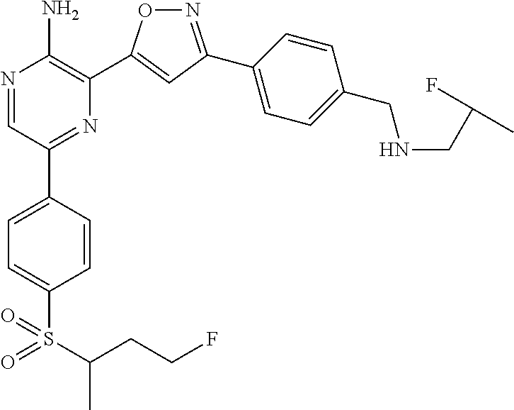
N1=C(C2=CC=C(CNCC(F)C)C=C2)C=C(C2=C(N)N=CC(C3=CC=C(S(=O)(=O)C(CCF)C)C=C3)=N2)O1
